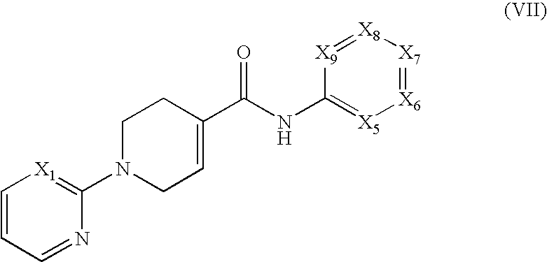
C1=CC=NC(N2CC=C(C(NC3=[X5][X6]=[X7][X8]=[X9]3)=O)CC2)=[X1]1
